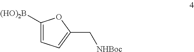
C1([(HO)2B])=CC=C(C[NHBoc])O1
